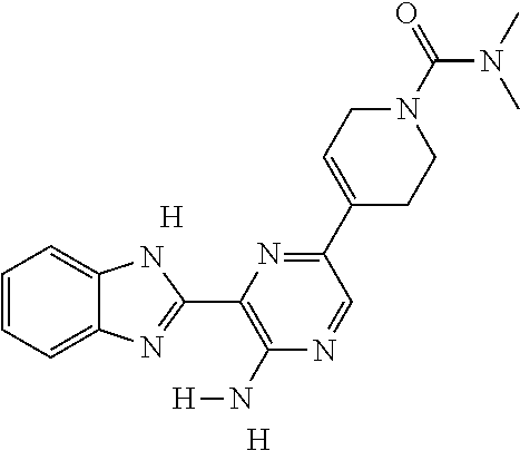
C1=CC=C2C(=C1)NC(C1=C(N[H])N=CC(C3=CCN(C(=O)N(C)C)CC3)=N1)=N2.[H].[H]
